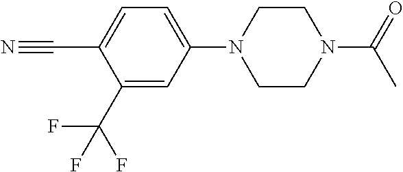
C1=C(C(F)(F)F)C(C#N)=CC=C1N1CCN(C(=O)C)CC1
